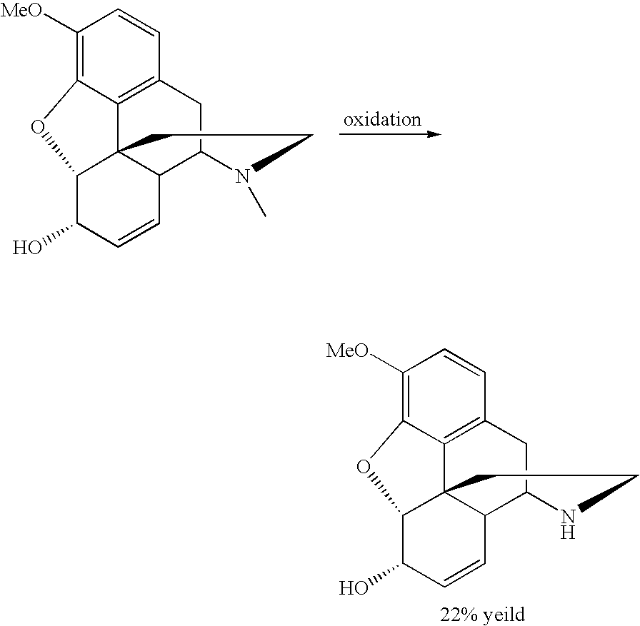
C1([MeO])=C2C3=C(C=C1)CC1C4C3(C(C(O)C=C4)O2)CCN1C.C1([MeO])=C2C3=C(C=C1)CC1C4C3(C(C(O)C=C4)O2)CCN1
